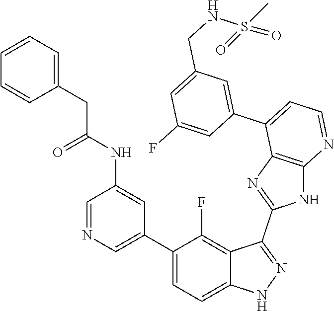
C1=NC=C(C2=CC=C3C(=C2F)C(C2=NC4=C(N2)N=CC=C4C2=CC(CNS(=O)(C)=O)=CC(F)=C2)=NN3)C=C1NC(CC1=CC=CC=C1)=O
